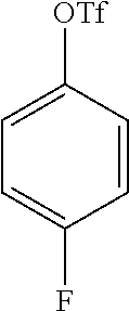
C1=CC([OTf])=CC=C1F
